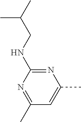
N1=C(NCC(C)C)N=C(C)C=C1C
